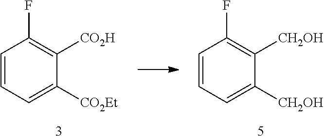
C1=CC=C([CH2OH])C([CH2OH])=C1F.C1=CC=C([CO2Et])C([CO2H])=C1F
